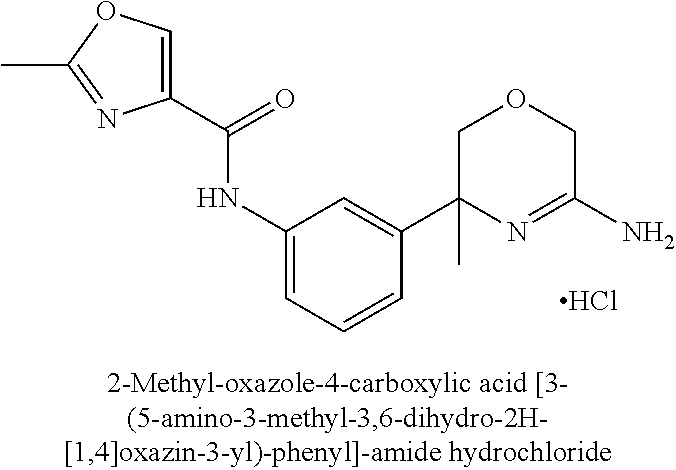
Cl.C1(C(=O)NC2=CC=CC(C3(C)N=C(N)COC3)=C2)=COC(C)=N1
